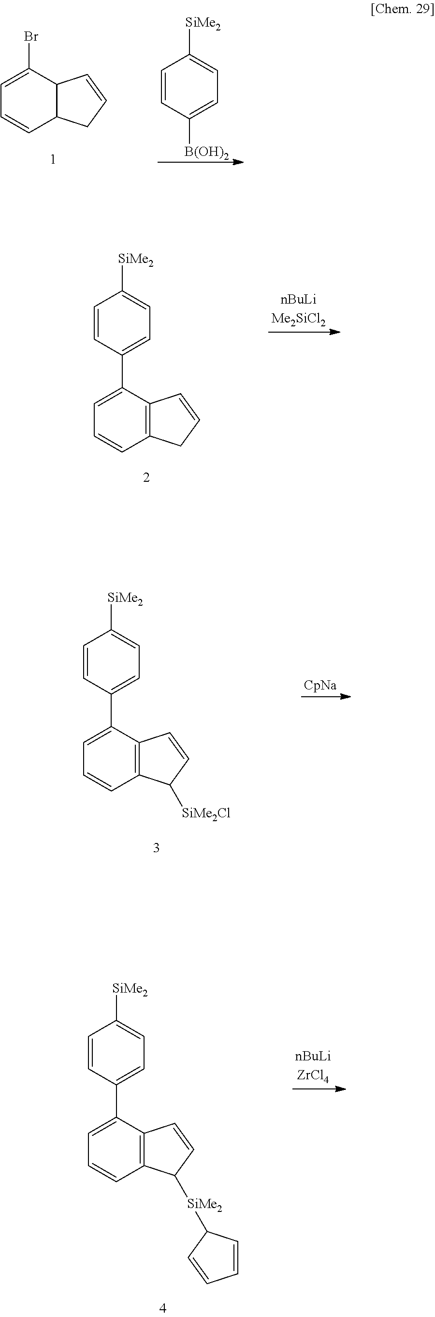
C1=C(Br)C2C(C=C1)CC=C2.C1=CC([B(OH)2])=CC=C1[SiMe2].C1=CC(C2=CC=CC3=C2C=CC3)=CC=C1[SiMe2].C1=CC(C2=CC=CC3=C2C=CC3[SiMe2Cl])=CC=C1[SiMe2].C1=CC(C2=CC=CC3=C2C=CC3[SiMe2]C2C=CC=C2)=CC=C1[SiMe2]
